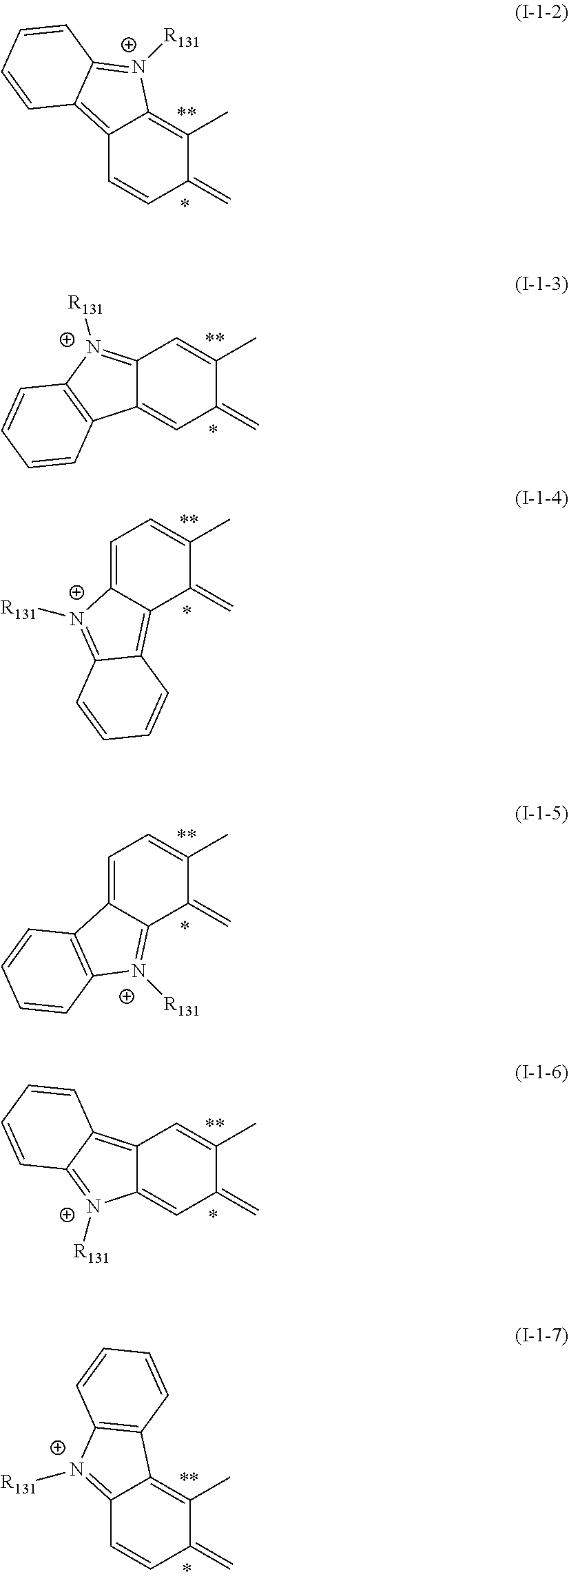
C12=C3C(=[N+]([R131])C1=C(C)C(=C)C=C2)C=CC=C3.C12=[N+]([R131])C3=C(C1=CC(=C)C(C)=C2)C=CC=C3.C1=C2C(=C3C(=[N+]2[R131])C=CC=C3)C(=C)C(C)=C1.C1=C2C(=[N+]([R131])C3=C2C=CC=C3)C(=C)C(C)=C1.C12=[N+]([R131])C3=C(C1=C(C)C(=C)C=C2)C=CC=C3.C12=C3C(=[N+]([R131])C1=CC(=C)C(C)=C2)C=CC=C3
